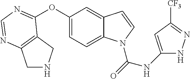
C1(NC(=O)N2C3=CC=C(OC4=NC=NC5=C4CNC5)C=C3C=C2)=CC([CF3])=NN1
